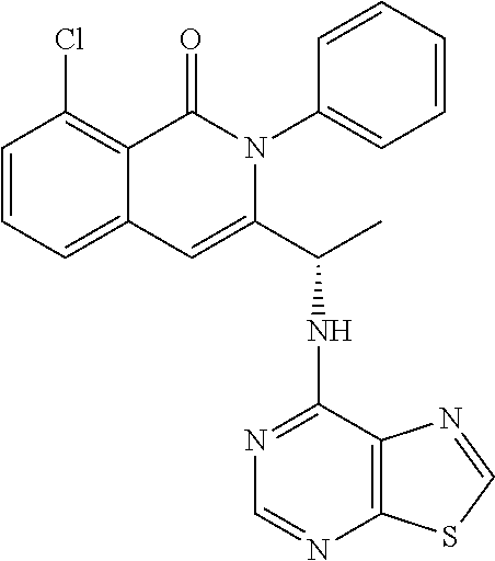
ClC1=C2C(=CC=C1)C=C(C(NC1=NC=NC3=C1N=CS3)C)N(C1=CC=CC=C1)C2=O
